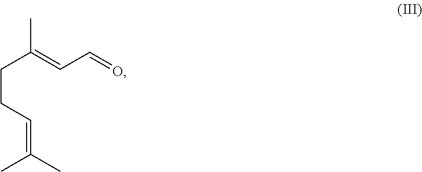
CC(=CC=O)CCC=C(C)C
